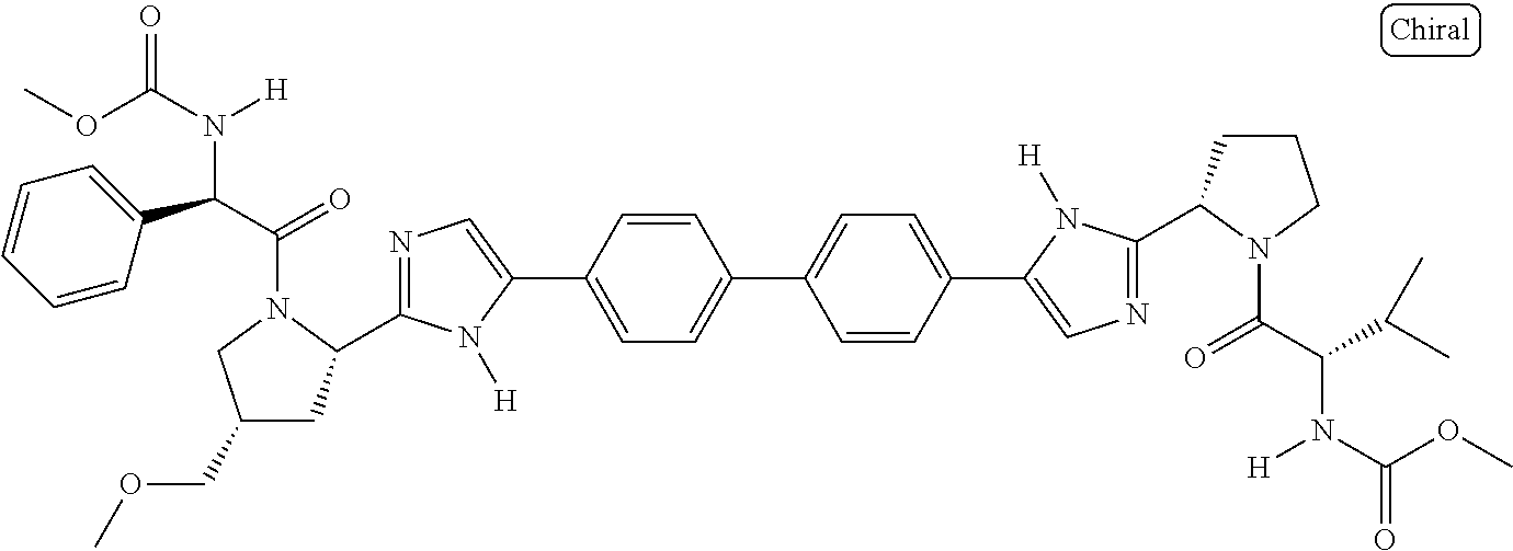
C1(C2=CN=C(C3CC(COC)CN3C(C(C3=CC=CC=C3)N(C(OC)=O)[H])=O)N2[H])=CC=C(C2=CC=C(C3=CN=C(C4CCCN4C(C(C(C)C)N(C(OC)=O)[H])=O)N3[H])C=C2)C=C1
